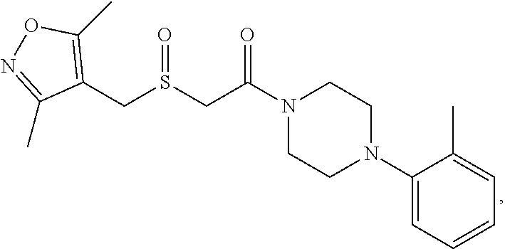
N1(C(CS(CC2=C(C)ON=C2C)=O)=O)CCN(C2=CC=CC=C2C)CC1
